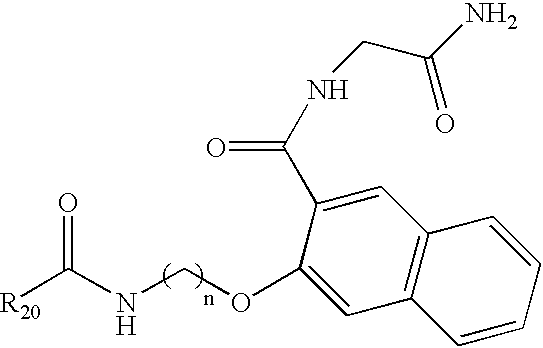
C1=C(C(NCC(N)=O)=O)C(OCNC([R20])=O)=CC2=C1C=CC=C2
